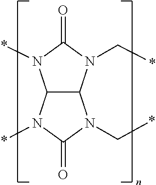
C12C(N(*)C(=O)N1C*)N(*)C(=O)N2C*
